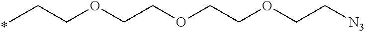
CCCOCCOCCOCC[N3]
